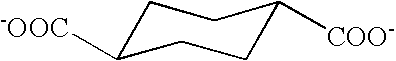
C1C([-OOC])CCC([COO-])C1
